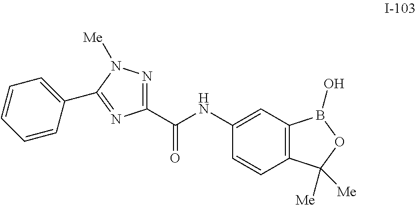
C1(C(NC2=CC3=C(C=C2)C([Me])([Me])OB3O)=O)=NN([Me])C(C2=CC=CC=C2)=N1
